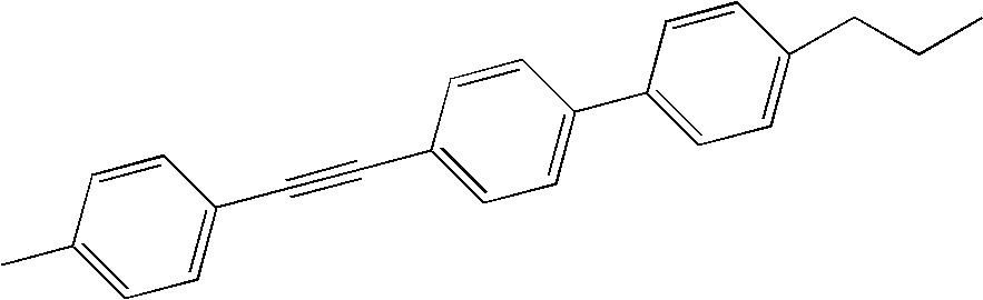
C1(C)=CC=C(C#CC2=CC=C(C3=CC=C(CCC)C=C3)C=C2)C=C1
